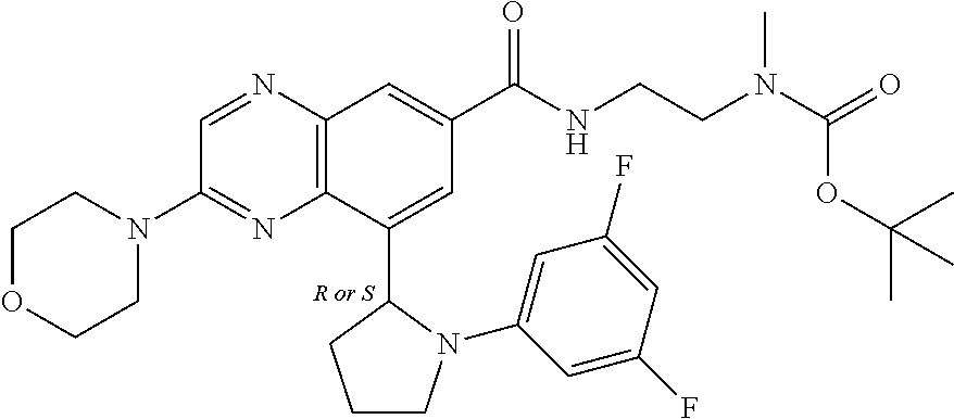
C12=C(C(C3CCCN3C3=CC(F)=CC(F)=C3)=CC(C(NCCN(C(=O)OC(C)(C)C)C)=O)=C1)N=C(N1CCOCC1)C=N2
